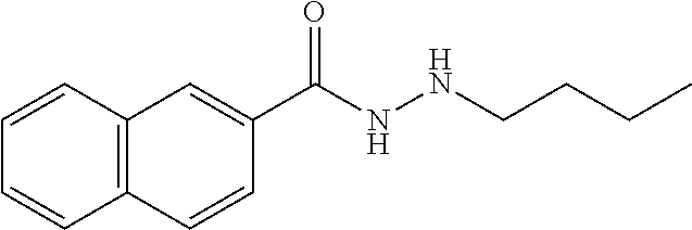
C12=C(C=CC(C(NNCCCC)=O)=C1)C=CC=C2
